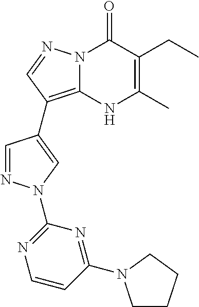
N12C(=C(C3=CN(C4=NC=CC(N5CCCC5)=N4)N=C3)C=N1)NC(C)=C(CC)C2=O
